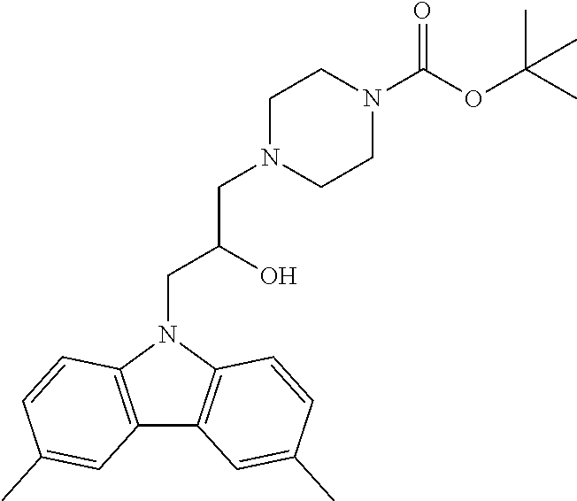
N1(CC(O)CN2CCN(C(OC(C)(C)C)=O)CC2)C2=C(C3=C1C=CC(C)=C3)C=C(C)C=C2
